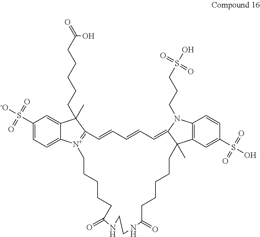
C1(S([-O])(=O)=O)=CC=C2C(=C1)C(C)(CCCCCC(=O)O)C1=[N+]2CCCCCC(=O)NCCNC(=O)CCCCCC2(C)C3=C(N(CCCS(O)(=O)=O)C2=CC=CC=C1)C=CC(S(O)(=O)=O)=C3
